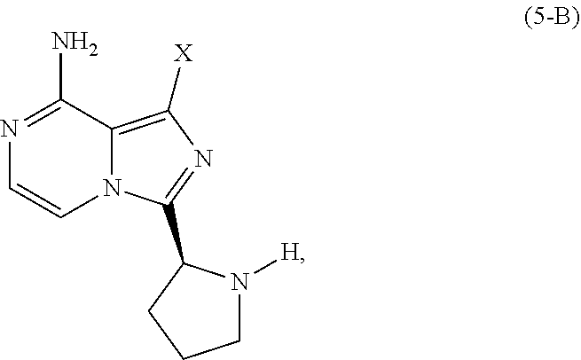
N12C(=C([X])N=C1C1N([H])CCC1)C(N)=NC=C2
